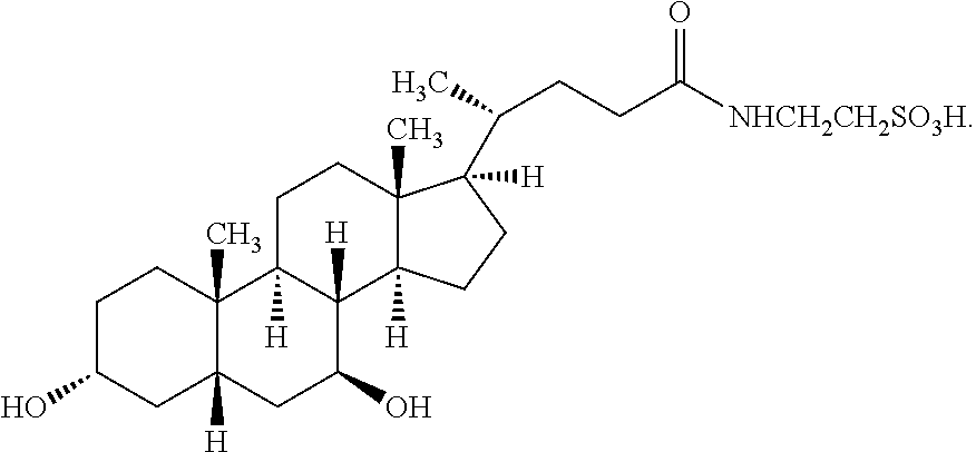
C1C(O)CC2([H])C(C)(C1)C1([H])C([H])(C(O)C2)C2([H])C(C)(CC1)C([H])(C(CCC([NHCH2CH2SO3H])=O)C)CC2
